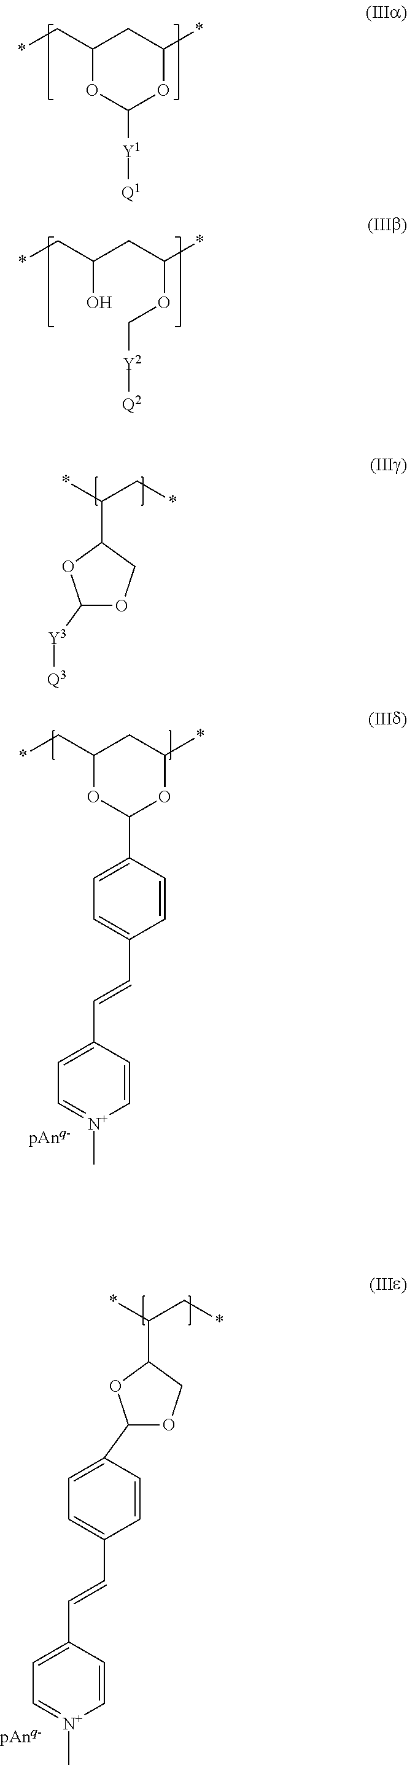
C1([Y3][Q3])OCC(C(*)C*)O1.C1(C2=CC=C(C=CC3=CC=[N+](C)C=C3)C=C2)OCC(C(*)C*)O1.C(O)(CC(OC[Y2][Q2])*)C*.C1(C*)OC(C2=CC=C(C=CC3=CC=[N+](C)C=C3)C=C2)OC(*)C1.C1(C*)OC([Y1][Q1])OC(*)C1
